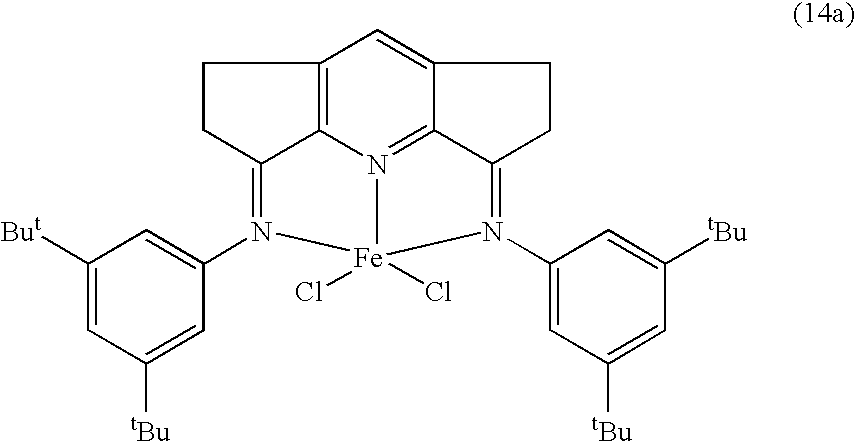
C1([But])=CC([tBu])=CC(N2=C3CCC4=C3N3=C5C(=C4)CCC5=N(C4=CC([tBu])=CC([tBu])=C4)[Fe]23(Cl)Cl)=C1
